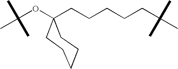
C(OC1(CCCCCC(C)(C)C)CCCCC1)(C)(C)C
